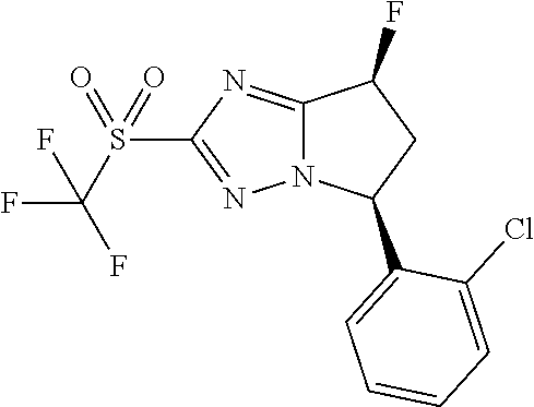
S(C1=NN2C(=N1)C(F)CC2C1=CC=CC=C1Cl)(C(F)(F)F)(=O)=O
